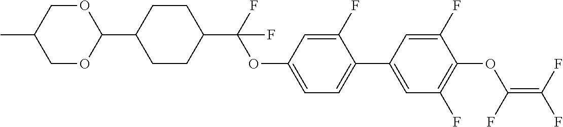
C1(C2CCC(C(F)(OC3=CC=C(C4=CC(F)=C(OC(F)=C(F)F)C(F)=C4)C(F)=C3)F)CC2)OCC(C)CO1
